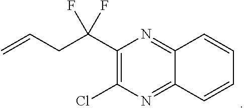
C=CCC(C1=C(Cl)N=C2C(=N1)C=CC=C2)(F)F
